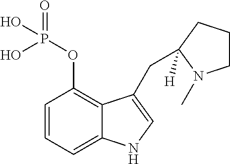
C1=CC=C2C(=C1OP(O)(O)=O)C(CC1([H])CCCN1C)=CN2
